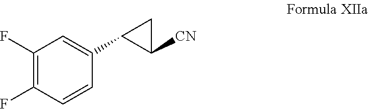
C1(F)=C(F)C=CC(C2C([CN])C2)=C1
